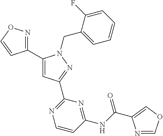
C1(C2=NOC=C2)=CC(C2=NC=CC(NC(=O)C3=COC=N3)=N2)=NN1CC1=CC=CC=C1F
